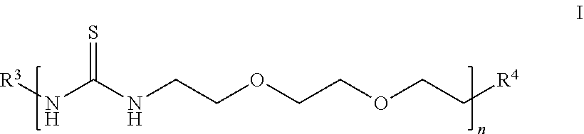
[R3]NC(NCCOCCOCC[R4])=S
